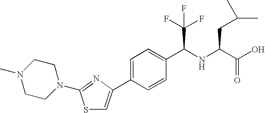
S1C=C(C2=CC=C(C(NC(C(O)=O)CC(C)C)C(F)(F)F)C=C2)N=C1N1CCN(C)CC1
